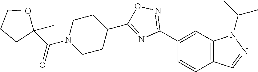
C1(C2=NOC(C3CCN(C(C4(C)OCCC4)=O)CC3)=N2)=CC2=C(C=C1)C=NN2C(C)C
